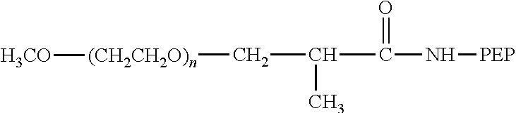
C(C)(C(N[PEP])=O)C[(CH2CH2O)n][H3CO]
